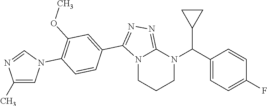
C1N(C(C2=CC=C(F)C=C2)C2CC2)C2=NN=C(C3=CC(OC)=C(N4C=C(C)N=C4)C=C3)N2CC1
